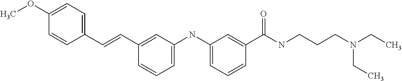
C(C1=CC=C(OC)C=C1)=CC1=CC(NC2=CC=CC(C(NCCCN(CC)CC)=O)=C2)=CC=C1
